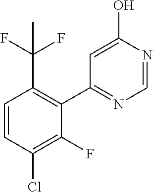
C(F)(F)(C)C1=C(C2=NC=NC(O)=C2)C(F)=C(Cl)C=C1
